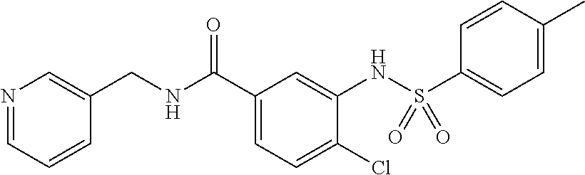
N1=CC=CC(CNC(C2=CC=C(Cl)C(NS(C3=CC=C(C)C=C3)(=O)=O)=C2)=O)=C1
